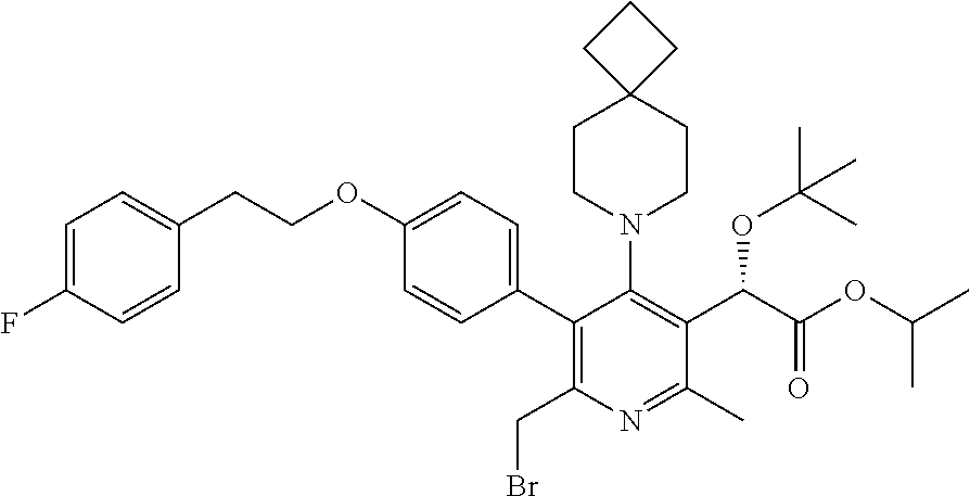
C1=C(F)C=CC(CCOC2=CC=C(C3=C(CBr)N=C(C)C(C(C(OC(C)C)=O)OC(C)(C)C)=C3N3CCC4(CC3)CCC4)C=C2)=C1
